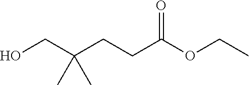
CCOC(CCC(CO)(C)C)=O
